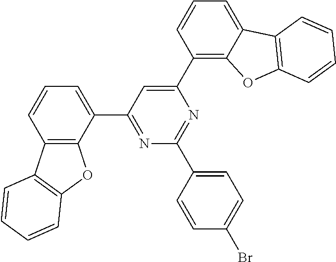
N1=C(C2=CC=CC3=C2OC2=C3C=CC=C2)C=C(C2=C3C(=CC=C2)C2=C(O3)C=CC=C2)N=C1C1=CC=C(Br)C=C1
